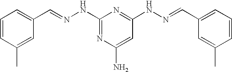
C1(NN=CC2=CC=CC(C)=C2)=NC(N)=CC(NN=CC2=CC=CC(C)=C2)=N1
